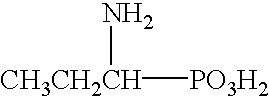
[CH3CH2CH]([PO3H2])N
